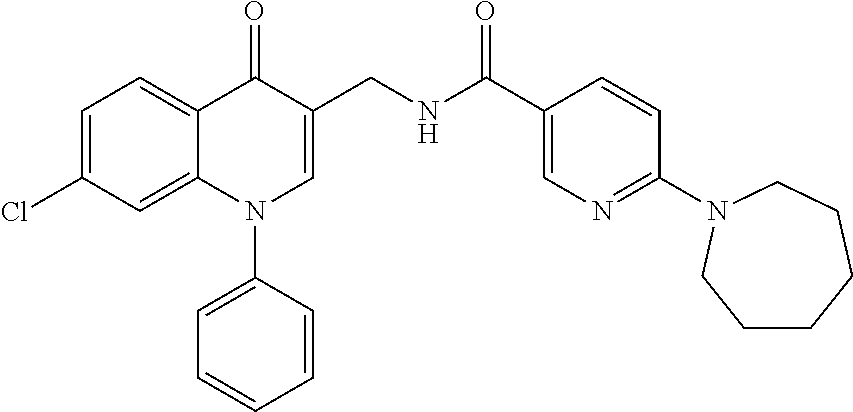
C1=C(Cl)C=C2C(=C1)C(=O)C(CNC(C1=CN=C(N3CCCCCC3)C=C1)=O)=CN2C1=CC=CC=C1
